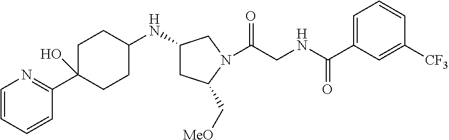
C1=CC=CC(C2(O)CCC(NC3CC(C[MeO])N(C(CNC(=O)C4=CC=CC([CF3])=C4)=O)C3)CC2)=N1
